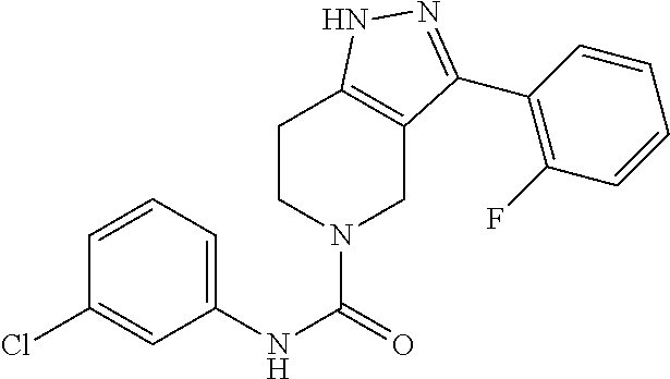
C1CN(C(=O)NC2=CC=CC(Cl)=C2)CC2=C1NN=C2C1=C(F)C=CC=C1
